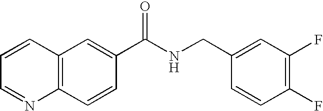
C1=CC=NC2=C1C=C(C(NCC1=CC(F)=C(F)C=C1)=O)C=C2
